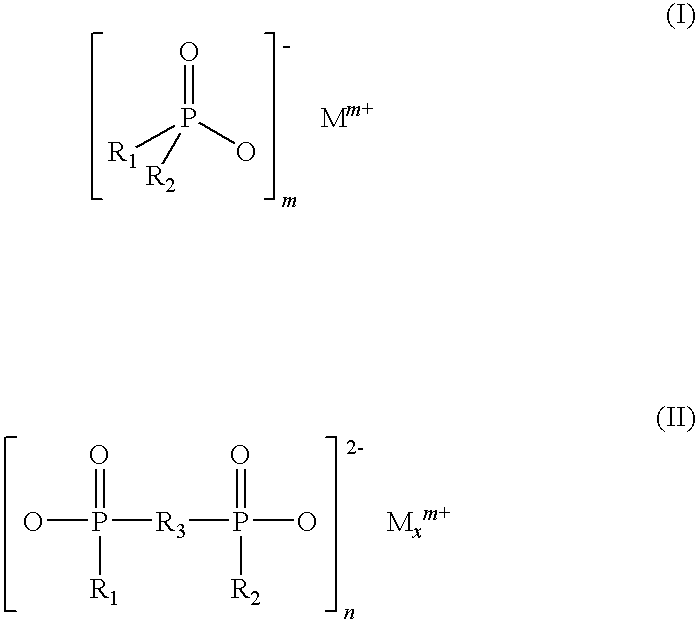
OP([R3]P(O)(=O)[R2])(=O)[R1].[Mxm+].O=P([R1])(O)[R2].[Mm+]
